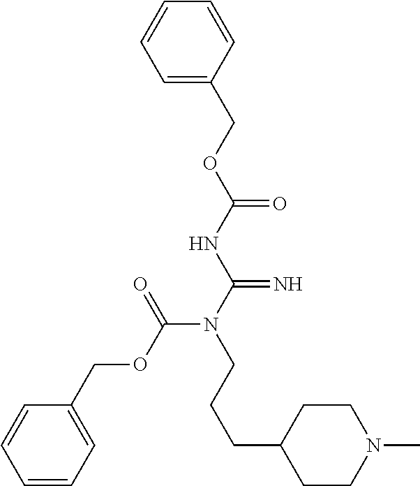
C1=C(COC(NC(N(CCCC2CCN(C)CC2)C(OCC2=CC=CC=C2)=O)=N)=O)C=CC=C1
